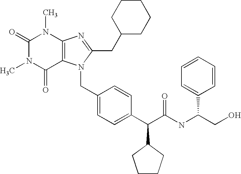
C(C1=CC=C(C(C(NC(C2=CC=CC=C2)CO)=O)C2CCCC2)C=C1)N1C2=C(N=C1CC1CCCCC1)N(C)C(=O)N(C)C2=O
